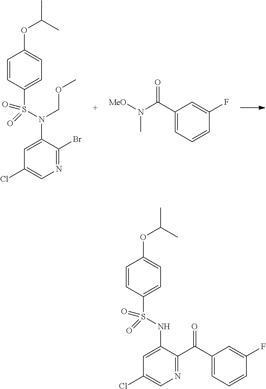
C1=CC(S(NC2=CC(Cl)=CN=C2C(C2=CC=CC(F)=C2)=O)(=O)=O)=CC=C1OC(C)C.C1=CC(S(N(C2=CC(Cl)=CN=C2Br)COC)(=O)=O)=CC=C1OC(C)C.CN(C(C1=CC=CC(F)=C1)=O)[MeO]
